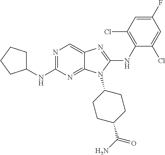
N1=C(NC2CCCC2)N=C2C(=C1)N=C(NC1=C(Cl)C=C(F)C=C1Cl)N2C1CCC(C(N)=O)CC1
